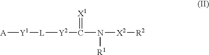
[A][Y1][L][Y2]C(N([X2][R2])[R1])=[X1]
